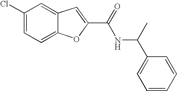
C1(C(=O)NC(C2=CC=CC=C2)C)=CC2=CC(Cl)=CC=C2O1
